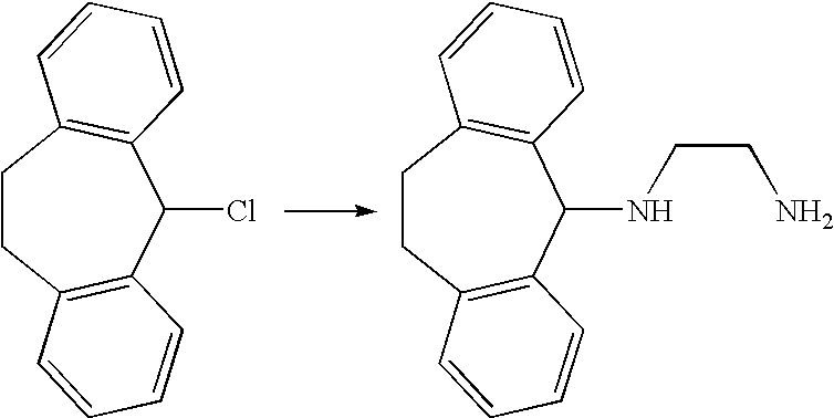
C1CC2=C(C(Cl)C3=C1C=CC=C3)C=CC=C2.C1CC2=C(C(NCCN)C3=C1C=CC=C3)C=CC=C2
